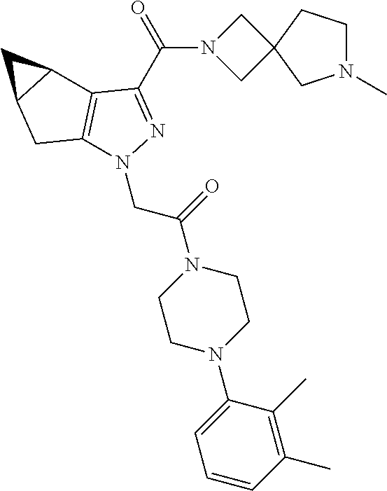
C1(C(=O)N2CC3(C2)CN(C)CC3)=NN(CC(=O)N2CCN(C3=CC=CC(C)=C3C)CC2)C2=C1C1C(C2)C1
